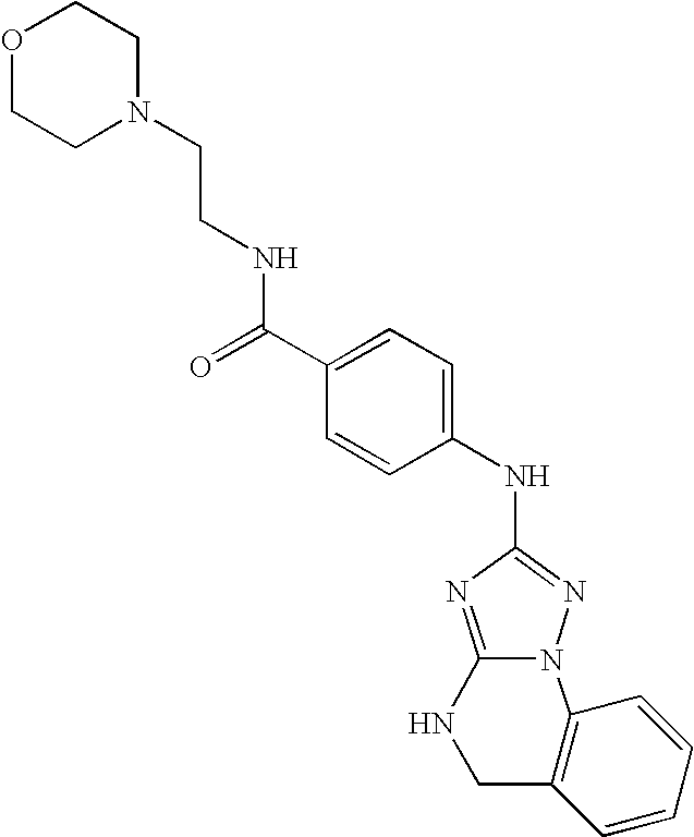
C12=NC(NC3=CC=C(C(NCCN4CCOCC4)=O)C=C3)=NN1C1=C(CN2)C=CC=C1
